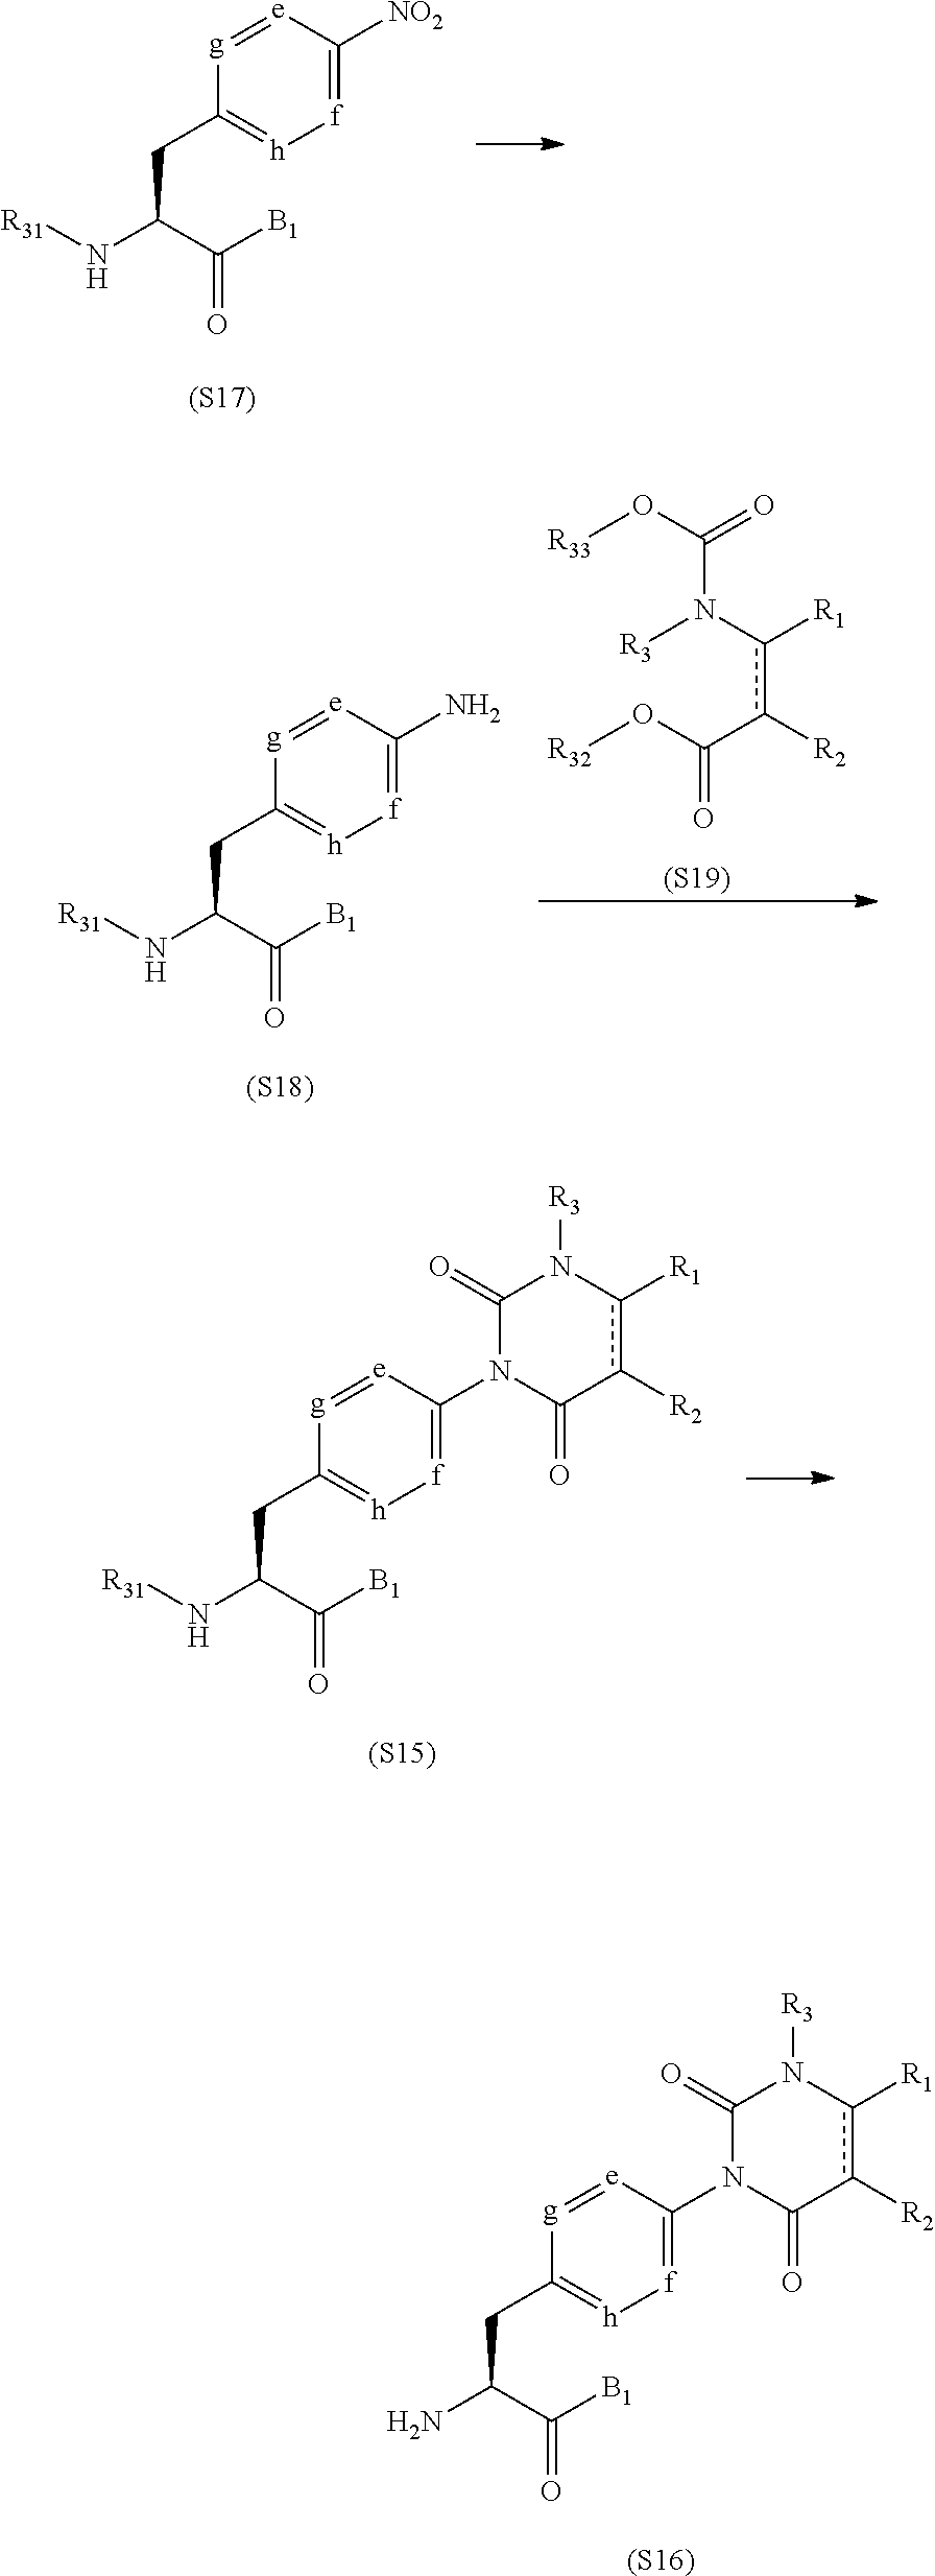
[e]1=[g]C(CC(N[R31])C([B1])=O)=[h][f]=C1N1C(=O)N([R3])c([R1])c([R2])C1=O.[(S15)].[e]1=[g]C(CC(N)C([B1])=O)=[h][f]=C1N1C(=O)N([R3])c([R1])c([R2])C1=O.[(S16)].[e]1=[g]C(CC(N[R31])C([B1])=O)=[h][f]=C1[NO2].[(S17)].[R3]N(c(c(C(O[R32])=O)[R2])[R1])C(O[R33])=O.[(S19)].[e]1=[g]C(CC(N[R31])C([B1])=O)=[h][f]=C1N.[(S18)]
